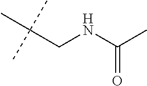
C(NC(C)=O)C(C)(C)C
